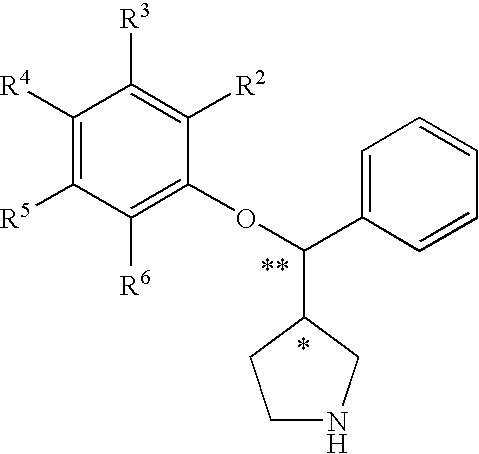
C1([R4])=C([R5])C([R6])=C(OC(C2=CC=CC=C2)C2CNCC2)C([R2])=C1[R3]
